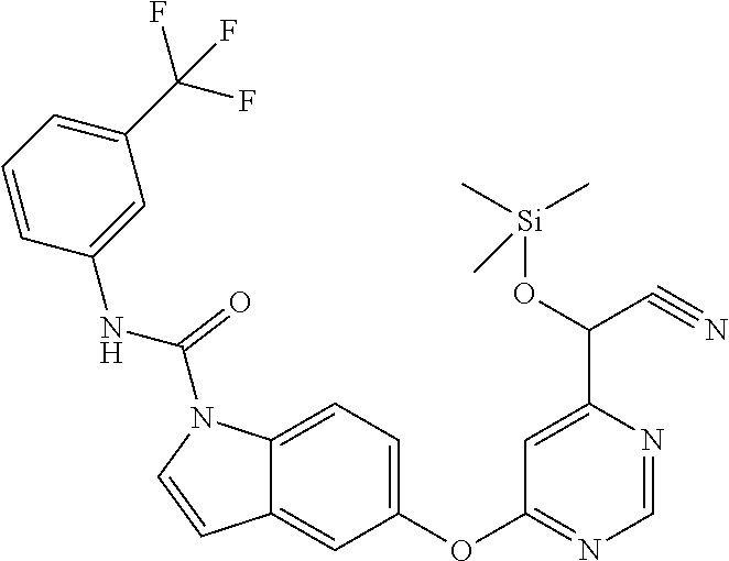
C1(C(O[Si](C)(C)C)C#N)=CC(OC2=CC=C3C(=C2)C=CN3C(NC2=CC(C(F)(F)F)=CC=C2)=O)=NC=N1
